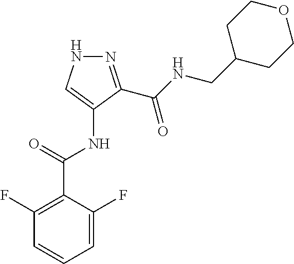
C1=C(F)C(C(NC2=CNN=C2C(NCC2CCOCC2)=O)=O)=C(F)C=C1
